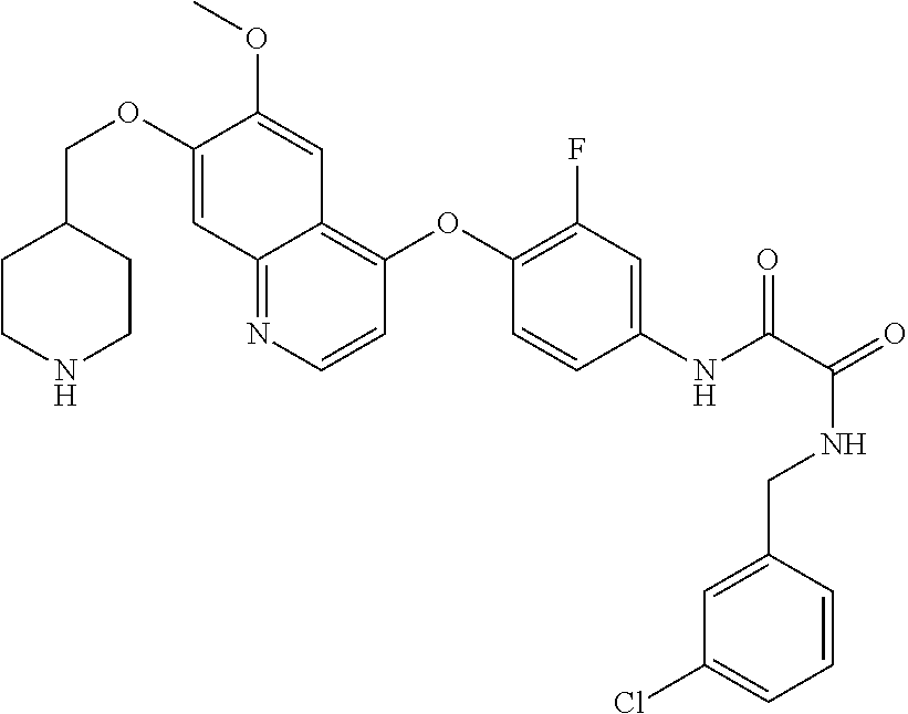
C1CNCCC1COC1=CC2=NC=CC(OC3=C(F)C=C(NC(=O)C(NCC4=CC(Cl)=CC=C4)=O)C=C3)=C2C=C1OC
